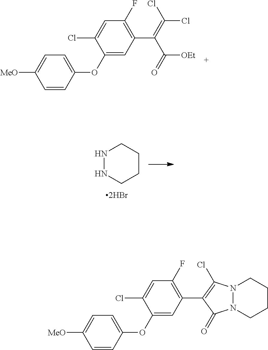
C1=CC(OC2=CC(C(=C(Cl)Cl)C(=O)[OEt])=C(F)C=C2Cl)=CC=C1[MeO].N1NCCCC1.C1=CC(OC2=CC(C3=C(Cl)N4N(C3=O)CCCC4)=C(F)C=C2Cl)=CC=C1[MeO]
